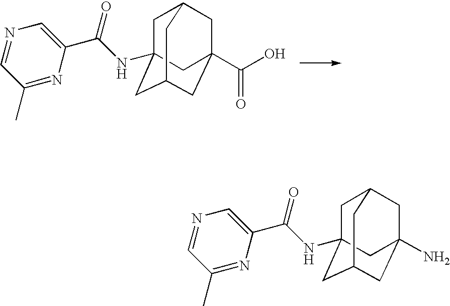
N1=CC(C)=NC(C(NC23CC4CC(C(O)=O)(CC(C2)C4)C3)=O)=C1.N1=CC(C)=NC(C(NC23CC4CC(N)(CC(C2)C4)C3)=O)=C1
